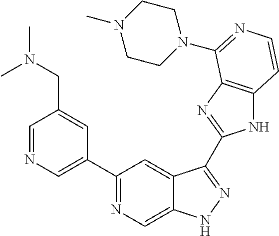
C1=NC=C(C2=NC=C3C(=C2)C(C2=NC4=C(N2)C=CN=C4N2CCN(C)CC2)=NN3)C=C1CN(C)C
